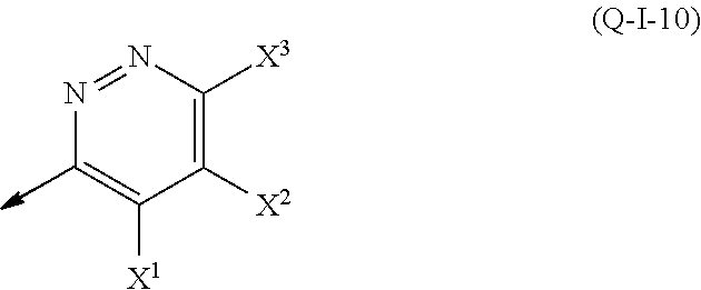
N1=NC([X3])=C([X2])C([X1])=C1
